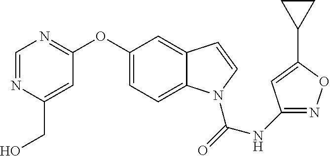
O(C1=CC=C2C(=C1)C=CN2C(=O)NC1=NOC(C2CC2)=C1)C1=NC=NC(CO)=C1
